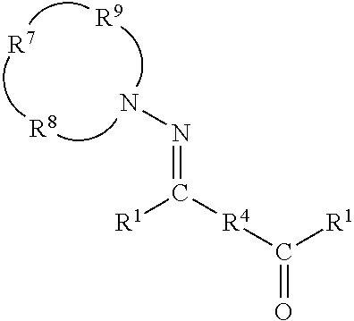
[R9].NN=C([R4]C(=O)[R1])[R1].[R8].[R7]
